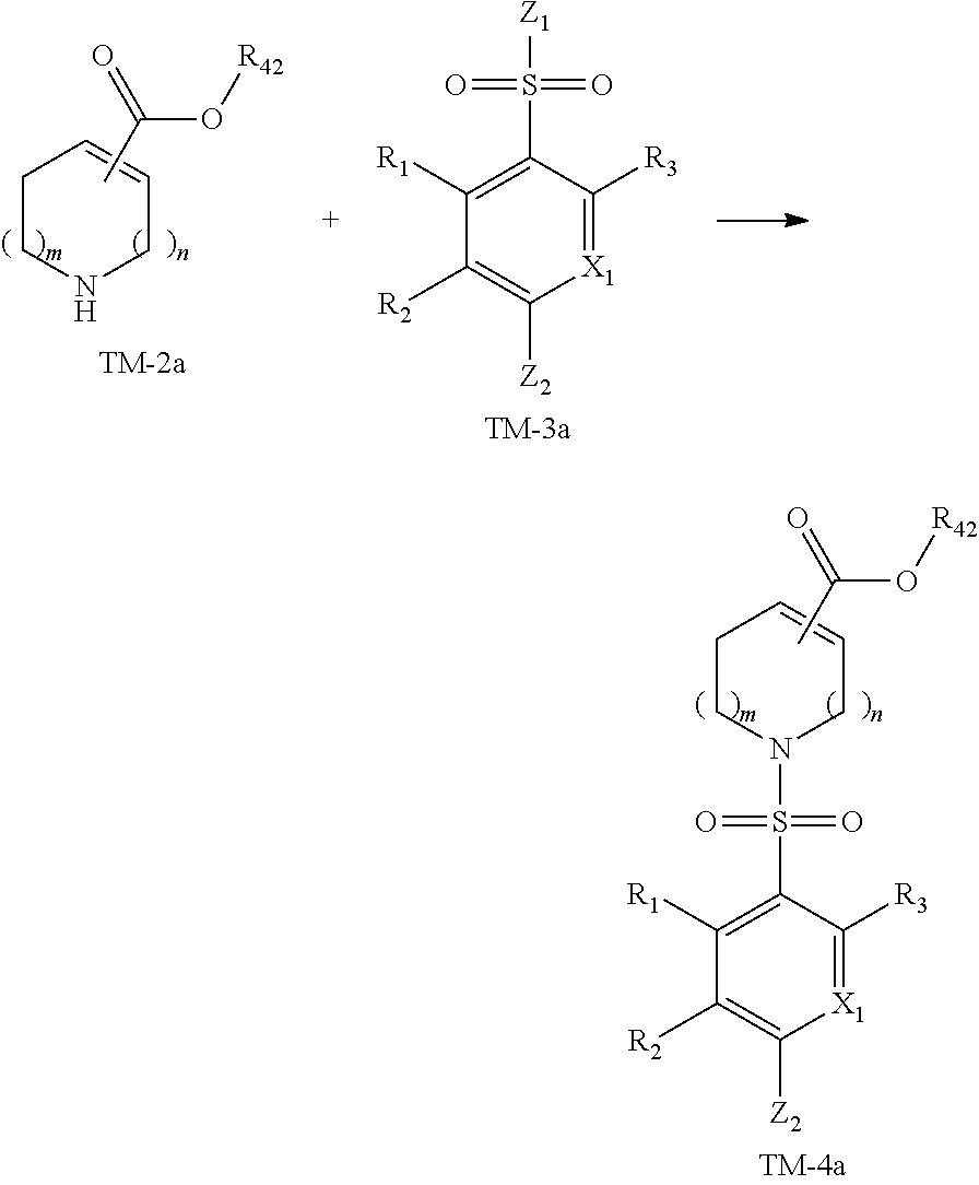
CC(O[R42])=O.C1CN(S(C2=C([R1])C([R2])=C([Z2])[X1]=C2[R3])(=O)=O)CC=C1.C1CNCC=C1.CC(O[R42])=O.C1(S([Z1])(=O)=O)=C([R1])C([R2])=C([Z2])[X1]=C1[R3]
